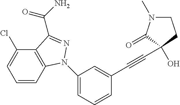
C1=CC2=C(C(Cl)=C1)C(C(=O)N)=NN2C1=CC=CC(C#CC2(O)C(=O)N(C)CC2)=C1
